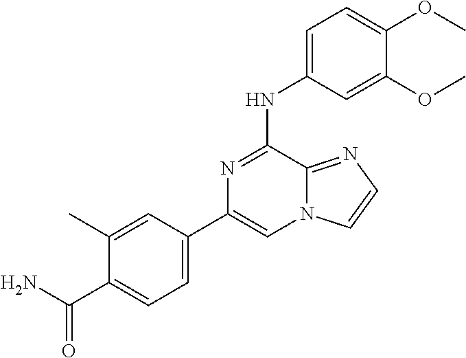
C1=C(NC2=NC(C3=CC=C(C(N)=O)C(C)=C3)=CN3C2=NC=C3)C=C(OC)C(OC)=C1
